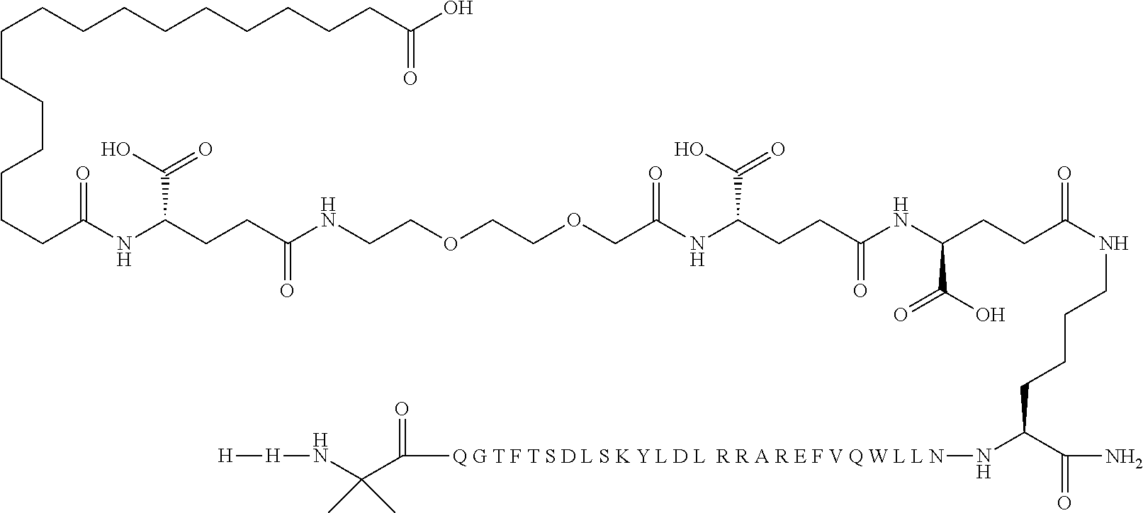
C(CCCCCCCCCC(O)=O)CCCCCCC(NC(CCC(NCCOCCOCC(NC(CCC(NC(CCC(NCCCCC(N[Q G T F T S D L S K Y L D L  R R A R E F V Q W L L N]C(C(N[H][H])(C)C)=O)C(N)=O)=O)C(O)=O)=O)C(O)=O)=O)=O)C(O)=O)=O
